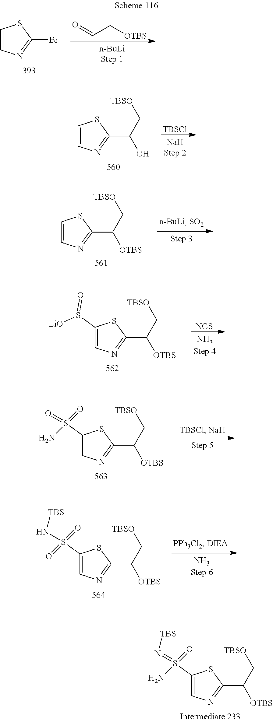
C1(S(=N[TBS])(=O)N)=CN=C(C(C[TBSO])[OTBS])S1.C1=CN=C(Br)S1.O=CC[OTBS].C1=CN=C(C(C[TBSO])O)S1.[TBSCl].C1=CN=C(C(C[TBSO])[OTBS])S1.C1(S([LiO])=O)=CN=C(C(C[TBSO])[OTBS])S1.[NCS].C1(S(=O)(N)=O)=CN=C(C(C[TBSO])[OTBS])S1.C1(S(N[TBS])(=O)=O)=CN=C(C(C[TBSO])[OTBS])S1
